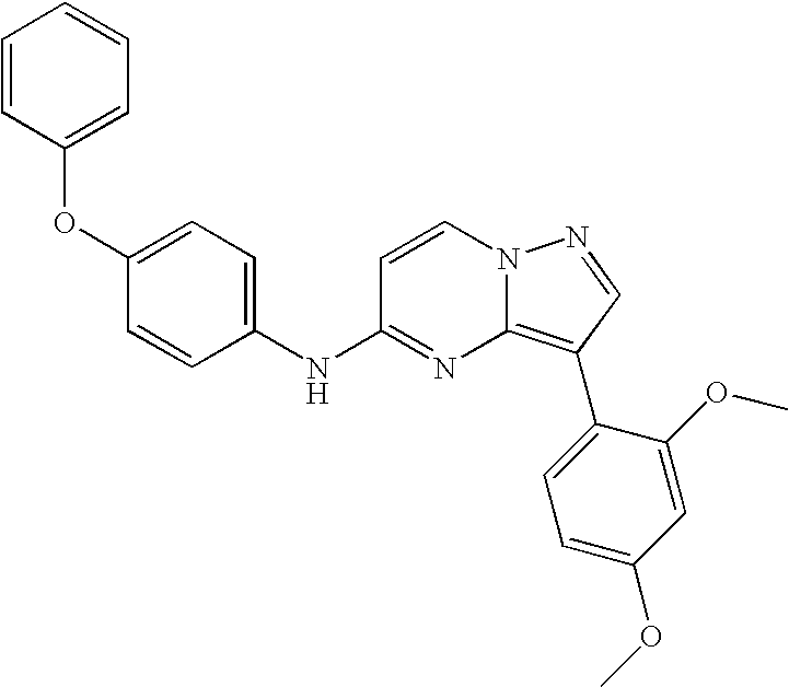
O(C1=CC=CC=C1)C1=CC=C(NC2=NC3=C(C4=CC=C(OC)C=C4OC)C=NN3C=C2)C=C1
